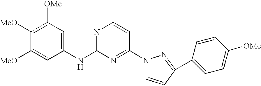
C1([MeO])=C([OMe])C=C(NC2=NC=CC(N3C=CC(C4=CC=C([OMe])C=C4)=N3)=N2)C=C1[MeO]
